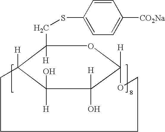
C1(CSC2=CC=C([CO2Na])C=C2)([H])C2([H])C([H])(O)C([H])(O)C([H])(O1)OCCCC2
